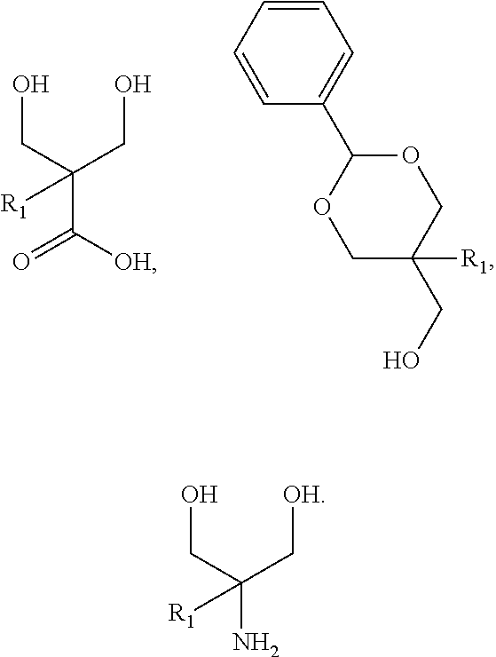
OCC(C(=O)[OH])(CO)[R1].C1=CC=C(C2OCC([R1])(CO)CO2)C=C1.OCC(N)(C[OH])[R1]
